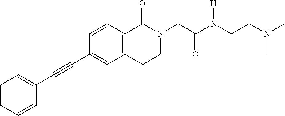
C1=CC=CC(C#CC2=CC3=C(C=C2)C(=O)N(CC(N(CCN(C)C)[H])=O)CC3)=C1
